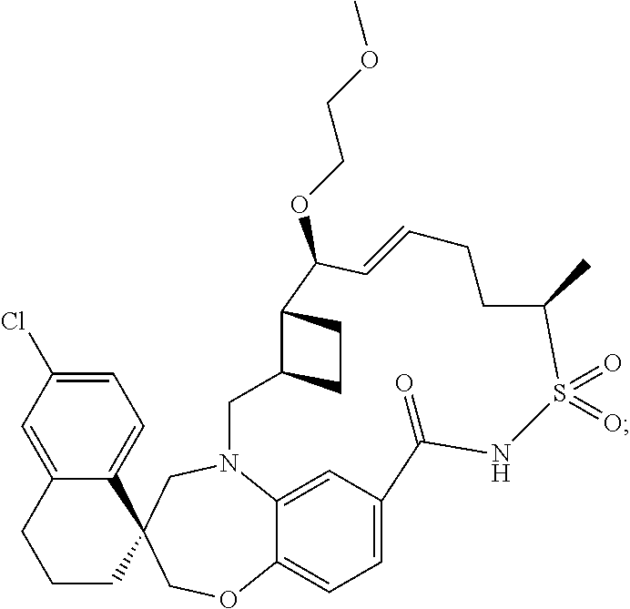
C1=C2C(=CC(Cl)=C1)CCCC21COC2=CC=C3C=C2N(C1)CC1C(C(OCCOC)C=CCCC(C)S(=O)(=O)NC3=O)CC1
